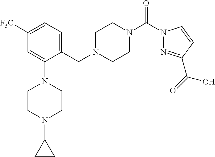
C1=C(N2CCN(C3CC3)CC2)C(CN2CCN(C(N3N=C(C(=O)O)C=C3)=O)CC2)=CC=C1[F3C]
